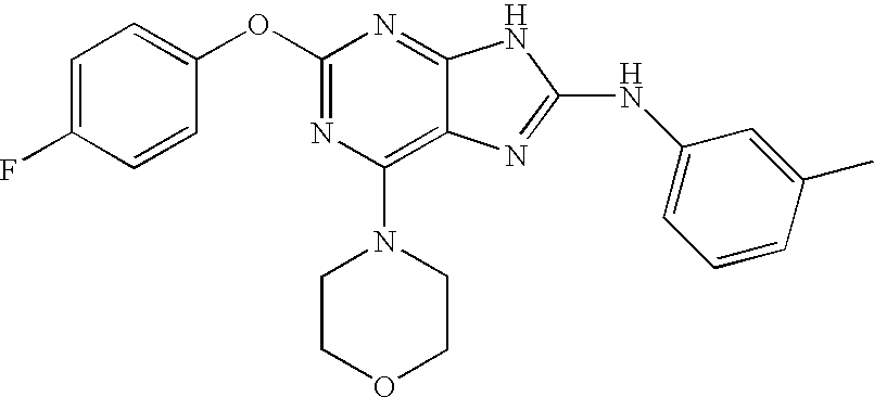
C1=C(F)C=CC(OC2=NC(N3CCOCC3)=C3C(=N2)NC(NC2=CC=CC(C)=C2)=N3)=C1
